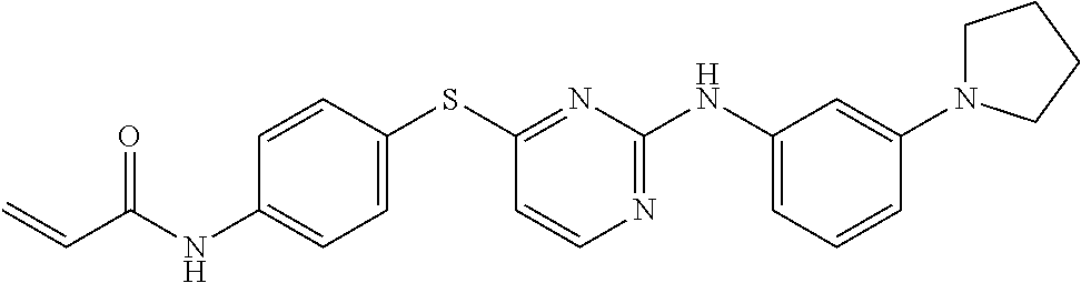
C1(NC(C=C)=O)=CC=C(SC2=NC(NC3=CC=CC(N4CCCC4)=C3)=NC=C2)C=C1
